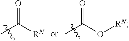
CC([RN])=O.CC(O[RN])=O
